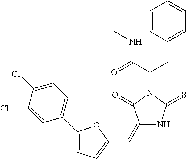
C1=CC(CC(C(=O)NC)N2C(=O)C(=CC3=CC=C(C4=CC=C(Cl)C(Cl)=C4)O3)NC2=S)=CC=C1
